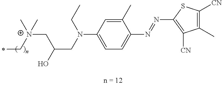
C(C)[N+](C)(CC(O)CN(CC)C1=CC=C(N=NC2=C([CN])C(C)=C([CN])S2)C(C)=C1)C
